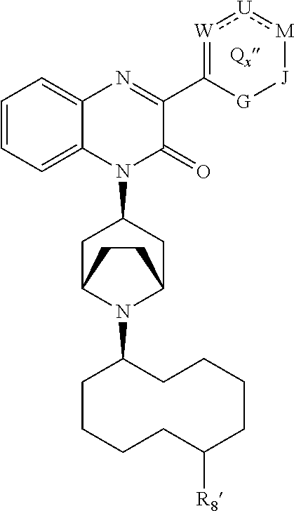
C1=CC=C2C(=C1)N=C(C1=[W]:[U]:[M][J][G]1)C(=O)N2C1CC2N(C3CCCCC([R8])CCCC3)C(C1)CC2
